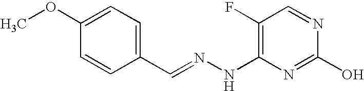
N(C1=C(F)C=NC(O)=N1)N=CC1=CC=C(OC)C=C1
